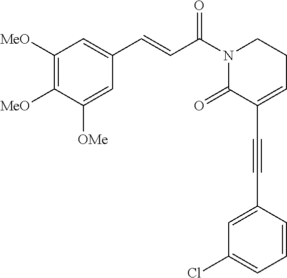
C1([MeO])=C([MeO])C([OMe])=CC(C=CC(N2C(=O)C(C#CC3=CC(Cl)=CC=C3)=CCC2)=O)=C1
